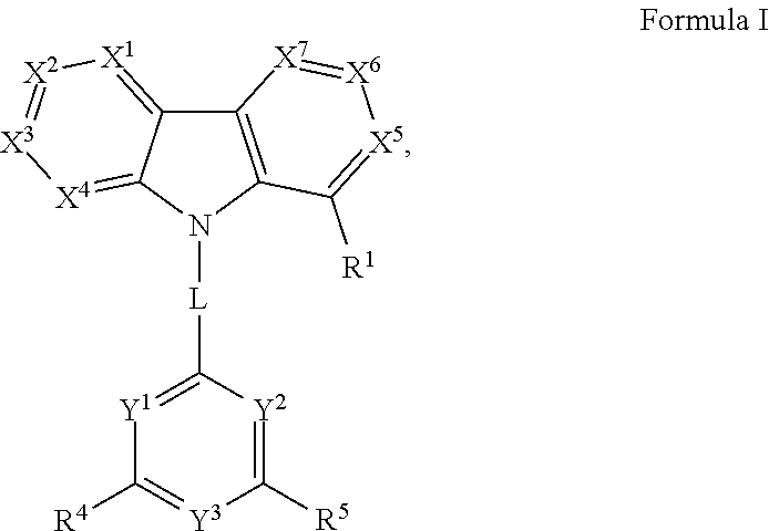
C12=C(N([L]C3=[Y1]C([R4])=[Y3]C([R5])=[Y2]3)C3=[X4][X3]=[X2][X1]=C13)C([R1])=[X5][X6]=[X7]2
